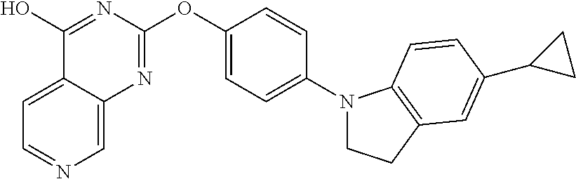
C1=C2C(=CN=C1)N=C(OC1=CC=C(N3CCC4=C3C=CC(C3CC3)=C4)C=C1)N=C2O
